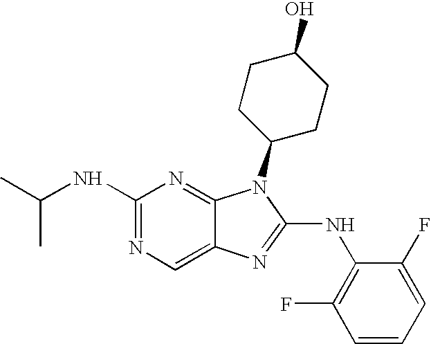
N1=C(NC(C)C)N=C2C(=C1)N=C(NC1=C(F)C=CC=C1F)N2C1CCC(O)CC1
